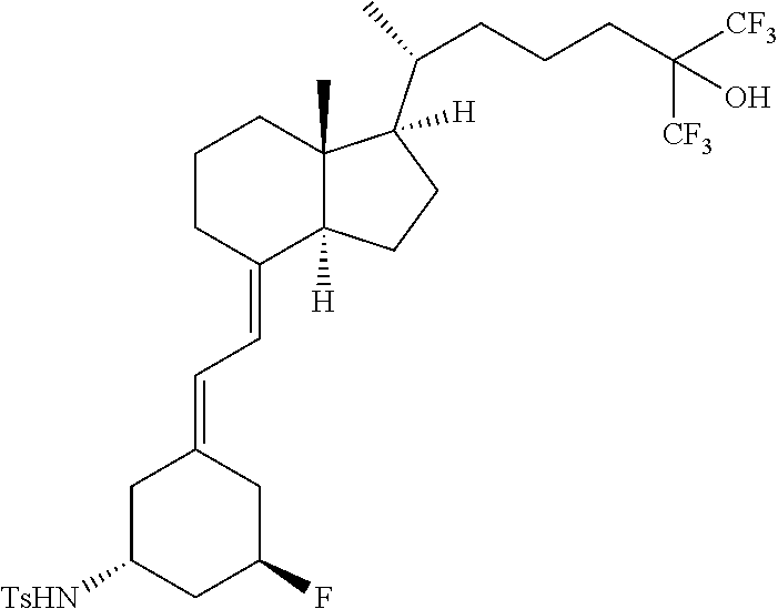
C1C([TsHN])CC(F)CC1=CC=C1C2([H])C(C)(CCC1)C(C(C)CCCC([CF3])([CF3])O)([H])CC2
